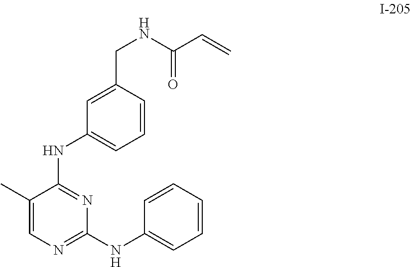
C1=C(CNC(=O)C=C)C=CC=C1NC1=NC(NC2=CC=CC=C2)=NC=C1C
